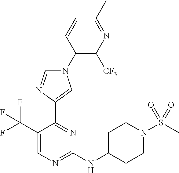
C1=CC(C)=NC([CF3])=C1N1C=NC(C2=NC(NC3CCN(S(=O)(=O)C)CC3)=NC=C2C(F)(F)F)=C1
